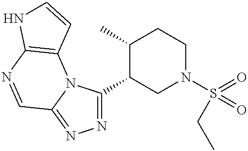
N1=C(C2CN(S(=O)(=O)CC)CCC2C)N2C(=N1)C=NC1=C2C=CN1
